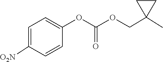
C1(OC(=O)OCC2(C)CC2)=CC=C([O2N])C=C1
